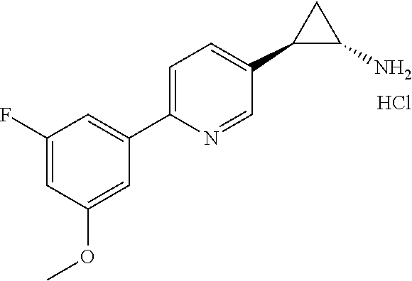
Cl.C1=C(F)C=C(C2=CC=C(C3C(N)C3)C=N2)C=C1OC
